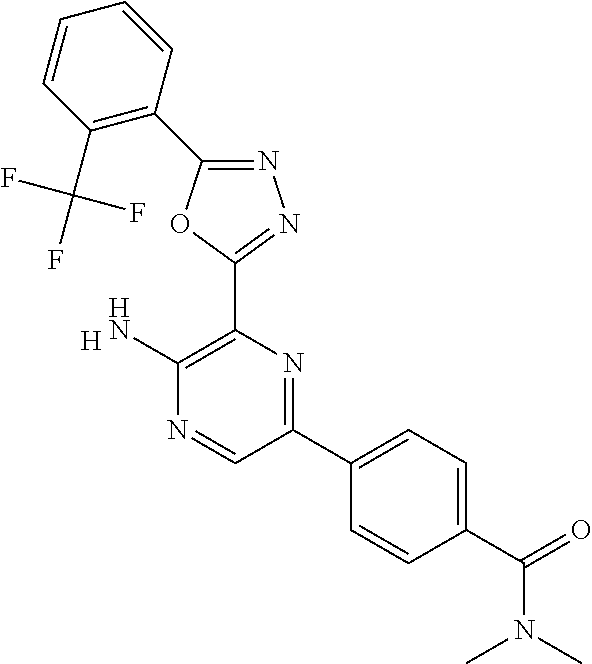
[H].C1(N)=C(C2=NN=C(C3=C(C(F)(F)F)C=CC=C3)O2)N=C(C2=CC=C(C(N(C)C)=O)C=C2)C=N1
